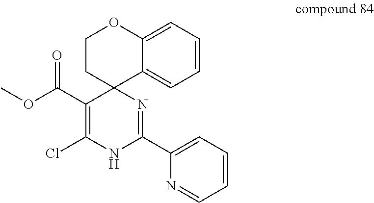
C1=C2C3(CCOC2=CC=C1)C(C(OC)=O)=C(Cl)NC(C1=CC=CC=N1)=N3
